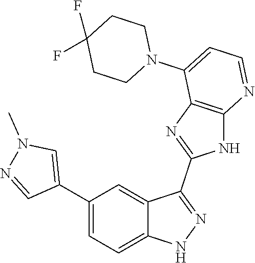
C1(C2=CC=C3C(=C2)C(C2=NC4=C(N2)N=CC=C4N2CCC(F)(F)CC2)=NN3)=CN(C)N=C1
